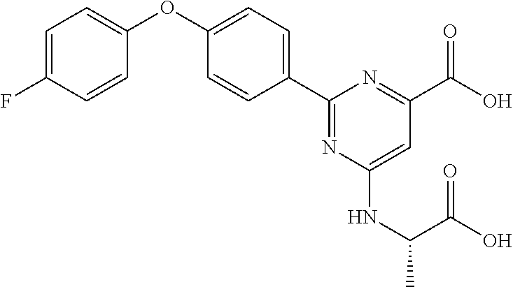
C1=C(F)C=CC(OC2=CC=C(C3=NC(NC(C)C(O)=O)=CC(C(=O)O)=N3)C=C2)=C1
